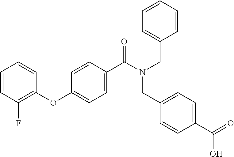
C1=CC(F)=C(OC2=CC=C(C(=O)N(CC3=CC=C(C(O)=O)C=C3)CC3=CC=CC=C3)C=C2)C=C1
